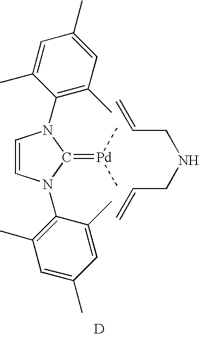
C1=CN(C2=C(C)C=C(C)C=C2C)C(=[Pd](C)C)N1C1=C(C)C=C(C)C=C1C.C=CCNCC=C.[D]
